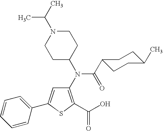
C1(N(C2CCN(C(C)C)CC2)C(C2CCC(C)CC2)=O)=C(C(O)=O)SC(C2=CC=CC=C2)=C1
